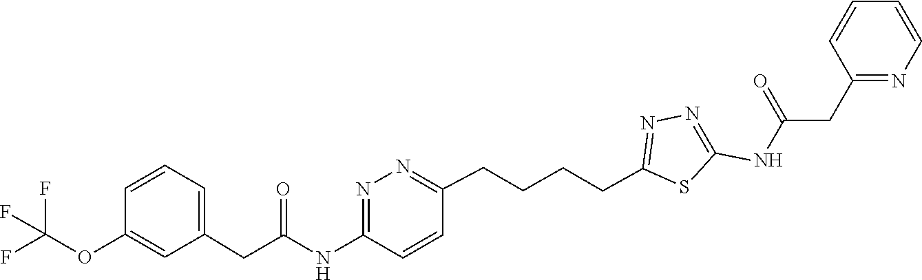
FC(F)(F)OC1=CC(CC(=O)NC2=NN=C(CCCCC3=NN=C(NC(CC4=NC=CC=C4)=O)S3)C=C2)=CC=C1
